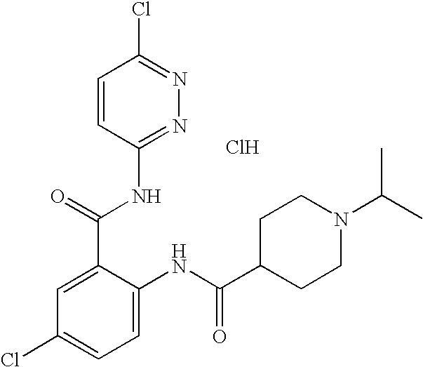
Cl.C1(C(=O)NC2=NN=C(Cl)C=C2)=CC(Cl)=CC=C1NC(C1CCN(C(C)C)CC1)=O
